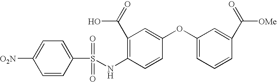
C1(NS(C2=CC=C([O2N])C=C2)(=O)=O)=C(C(=O)O)C=C(OC2=CC=CC(C(=O)[OMe])=C2)C=C1
